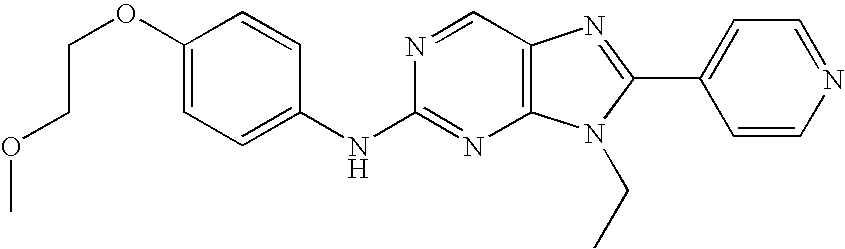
C1(OCCOC)=CC=C(NC2=NC3=C(C=N2)N=C(C2=CC=NC=C2)N3CC)C=C1
